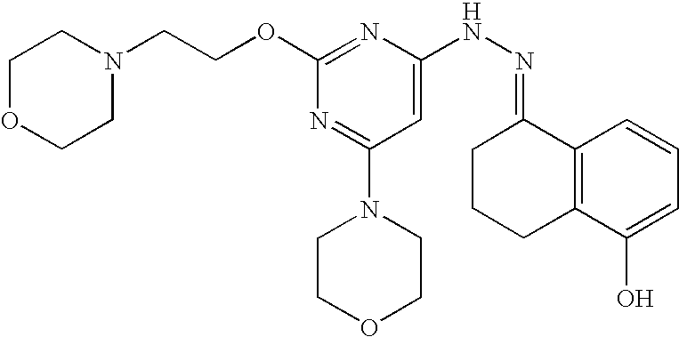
N1(CCOC2=NC(NN=C3CCCC4=C3C=CC=C4O)=CC(N3CCOCC3)=N2)CCOCC1
